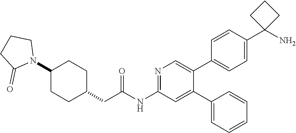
C1(N2CCCC2=O)CCC(CC(NC2=NC=C(C3=CC=C(C4(N)CCC4)C=C3)C(C3=CC=CC=C3)=C2)=O)CC1
